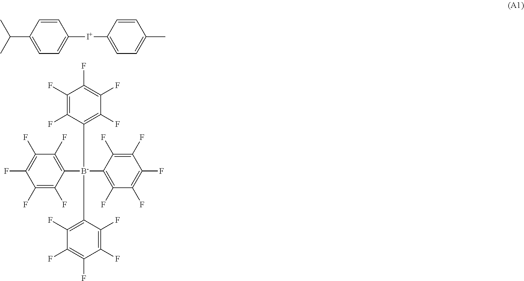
[I+](C1=CC=C(C)C=C1)C1=CC=C(C(C)C)C=C1.C1(F)=C(F)C([B-](C2=C(F)C(F)=C(F)C(F)=C2F)(C2=C(F)C(F)=C(F)C(F)=C2F)C2=C(F)C(F)=C(F)C(F)=C2F)=C(F)C(F)=C1F
